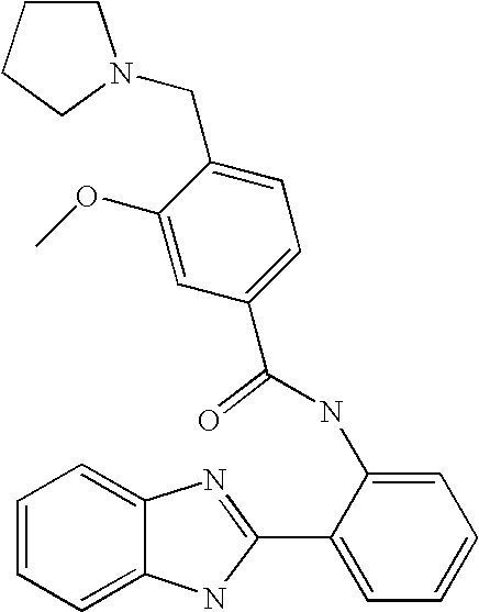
C12=CC=CC=C1N=C(C1=CC=CC=C1NC(C1=CC=C(CN3CCCC3)C(OC)=C1)=O)N2
